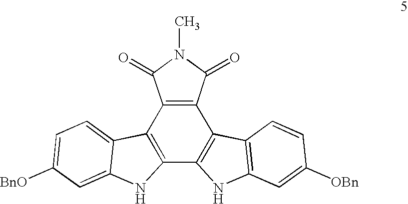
C12=C(C(=O)N(C)C1=O)C1=C(C3=C2C2=C(N3)C=C([OBn])C=C2)NC2=CC([BnO])=CC=C12
